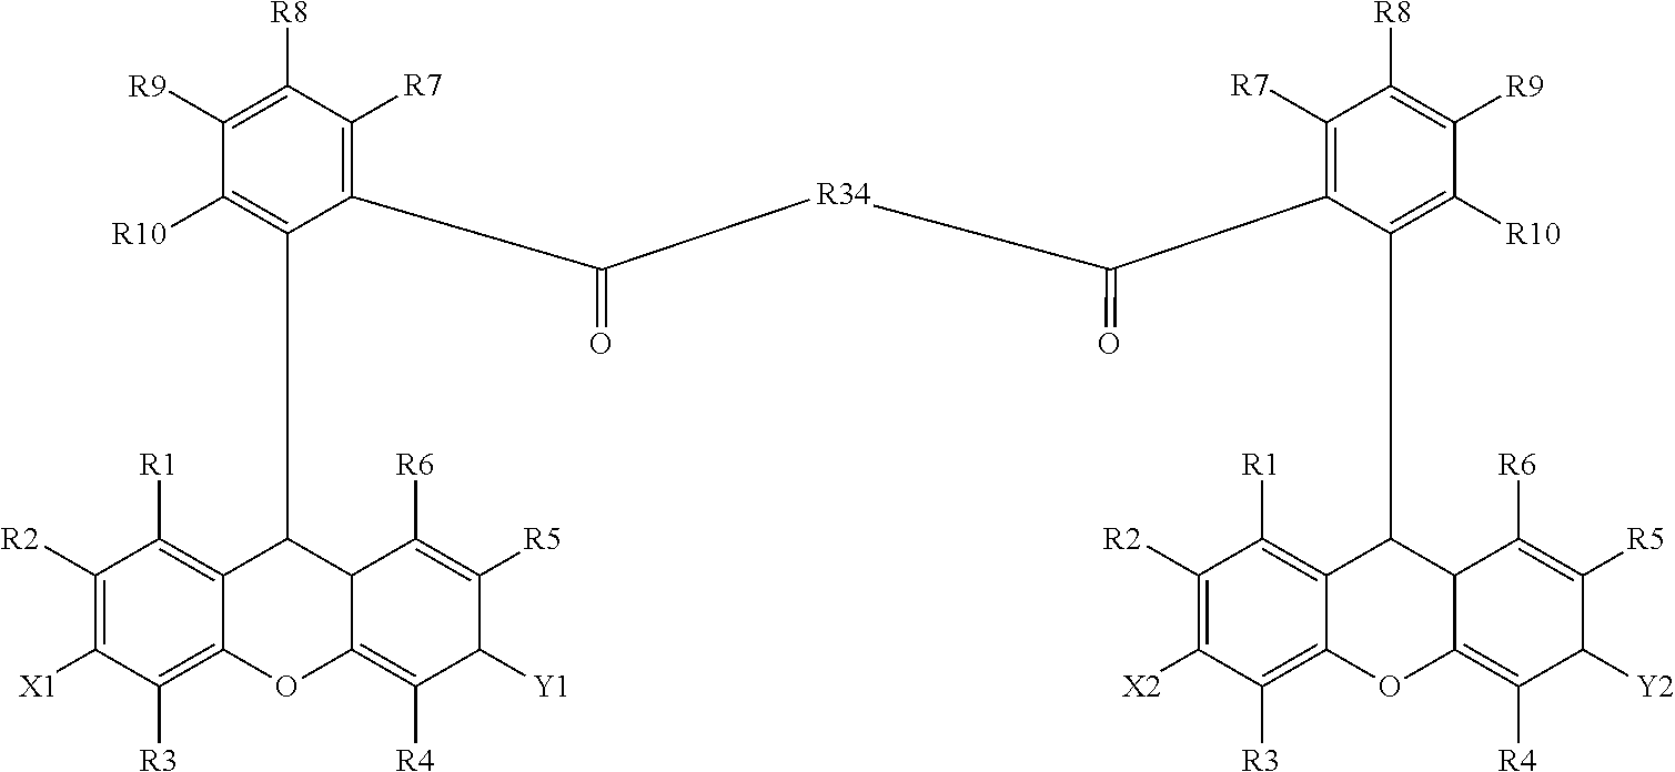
C1([R2])=C([X1])C([R3])=C2C(=C1[R1])C(C1=C([R10])C([R9])=C([R8])C([R7])=C1C([R34]C(C1=C([R7])C([R8])=C([R9])C([R10])=C1C1C3=C([R1])C([R2])=C([X2])C([R3])=C3OC3=C([R4])C([Y2])C([R5])=C([R6])C31)=O)=O)C1C(=C([R4])C([Y1])C([R5])=C1[R6])O2
